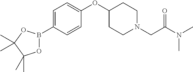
C1=C(B2OC(C)(C)C(C)(C)O2)C=CC(OC2CCN(CC(N(C)C)=O)CC2)=C1
